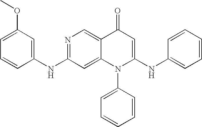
N(C1=NC=C2C(=C1)N(C1=CC=CC=C1)C(NC1=CC=CC=C1)=CC2=O)C1=CC(OC)=CC=C1
